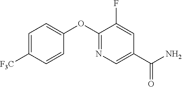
C1=C([F3C])C=CC(OC2=NC=C(C(N)=O)C=C2F)=C1
